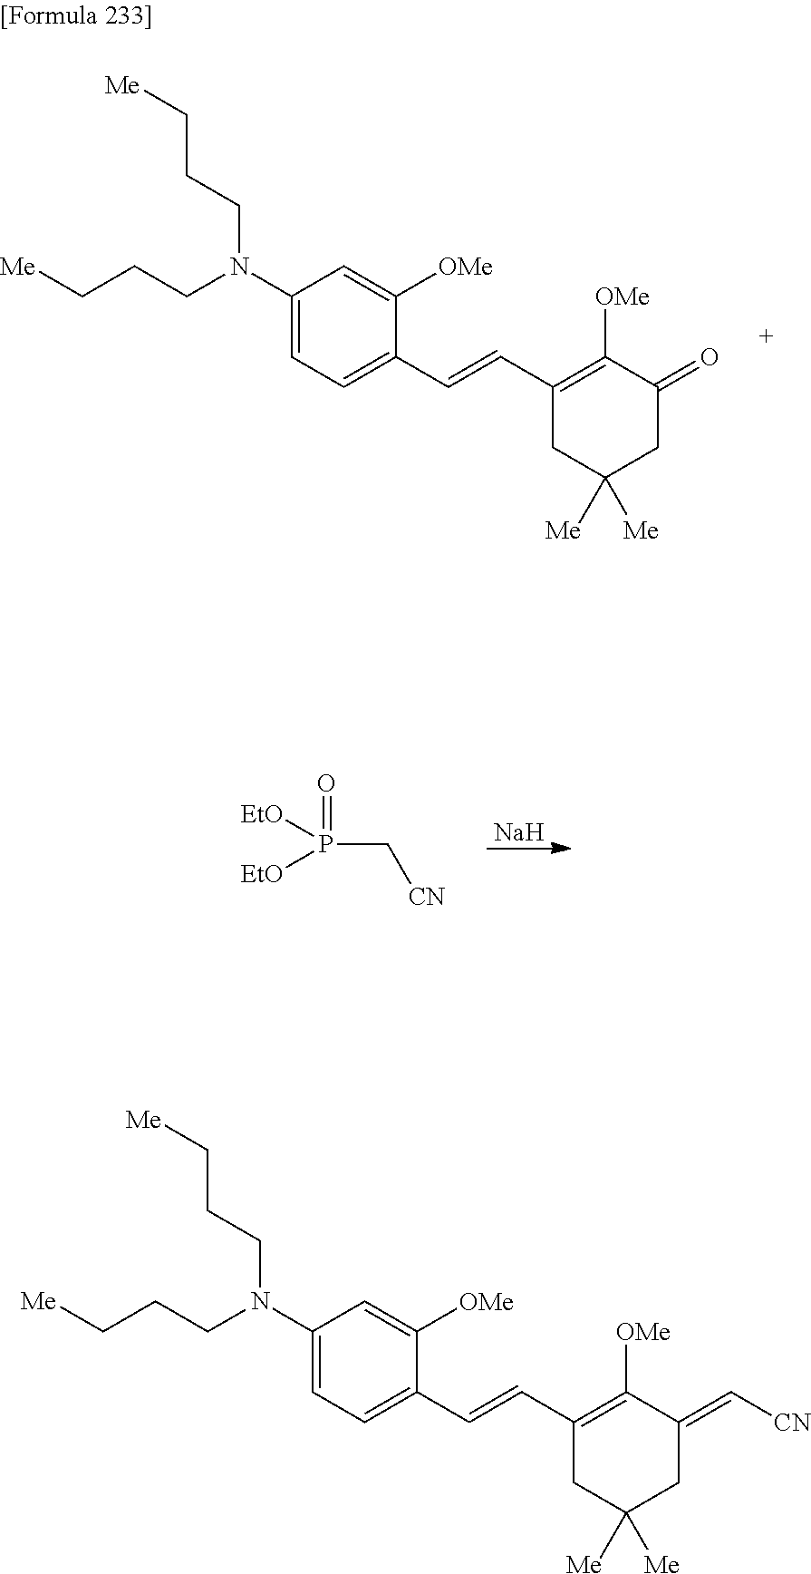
C1(N(CCC[Me])CCC[Me])=CC=C(C=CC2=C([OMe])C(=O)CC([Me])([Me])C2)C([OMe])=C1.[Na].P(C[CN])(=O)([EtO])[EtO].C1(N(CCC[Me])CCC[Me])=CC=C(C=CC2=C([OMe])C(=C[CN])CC([Me])([Me])C2)C([OMe])=C1
